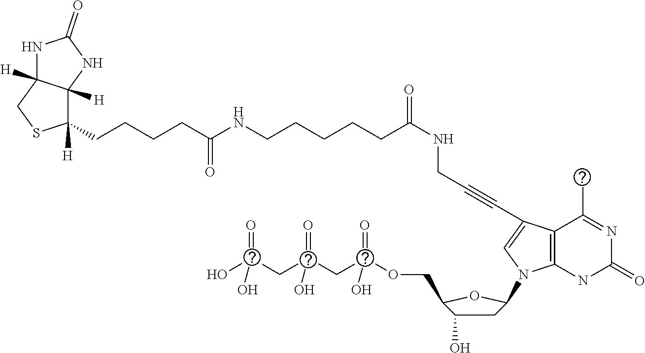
C1(=O)NC2=C(C(C)=N1)C(C#CCNC(CCCCCNC(CCCCC1([H])C3([H])C([H])(CS1)NC(=O)N3)=O)=O)=CN2C1CC(O)C(COP(CP(CP(O)(=O)O)(=O)O)(=O)O)O1
